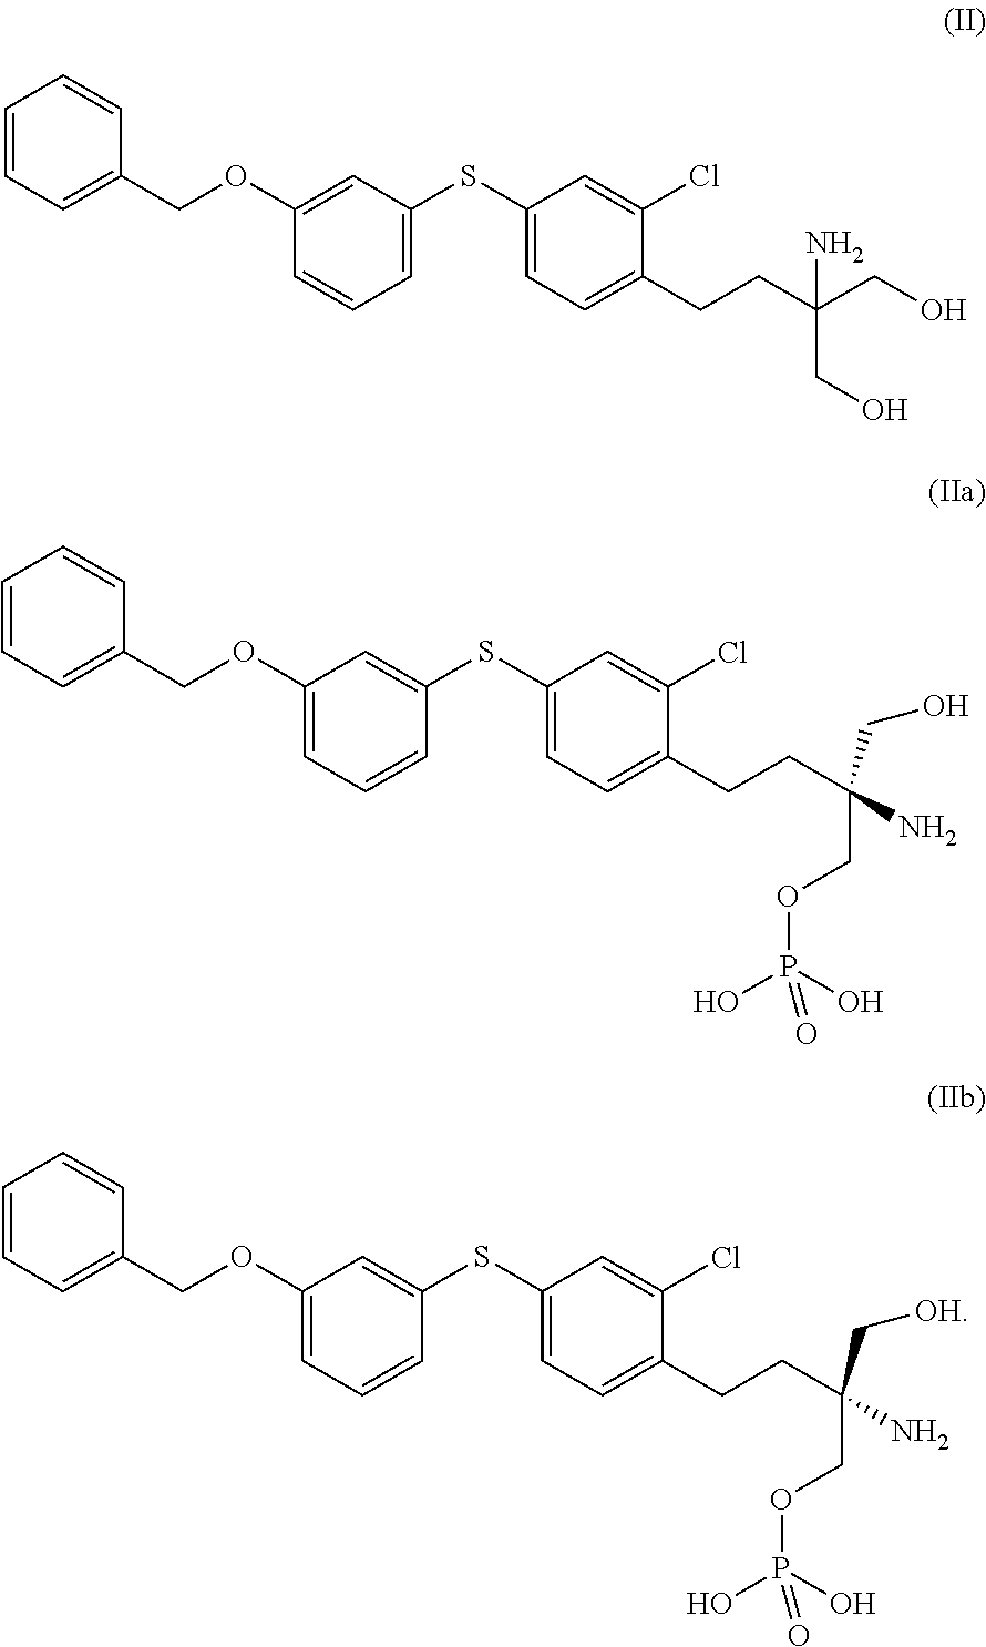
C1=CC=C(COC2=CC(SC3=CC=C(CCC(CO)(N)CO)C(Cl)=C3)=CC=C2)C=C1.C1=CC=C(COC2=CC=CC(SC3=CC=C(CCC(COP(O)(O)=O)(N)CO)C(Cl)=C3)=C2)C=C1.C1=CC=C(COC2=CC=CC(SC3=CC=C(CCC(COP(O)(O)=O)(N)C[OH])C(Cl)=C3)=C2)C=C1
